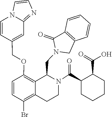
C12=C(C(=O)N(CC3C4=C(OCC5=CC6=NC=CN6C=C5)C=CC(Br)=C4CCN3C(C3CCCCC3C(=O)O)=O)C1)C=CC=C2
